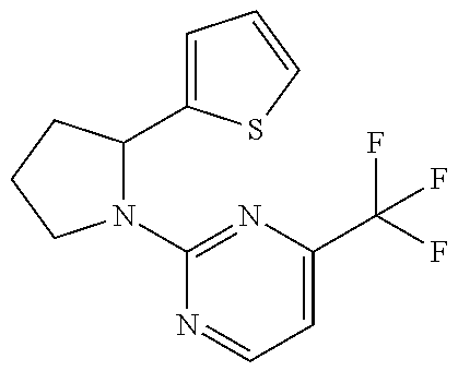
N1(C2=NC(C(F)(F)F)=CC=N2)C(C2=CC=CS2)CCC1
